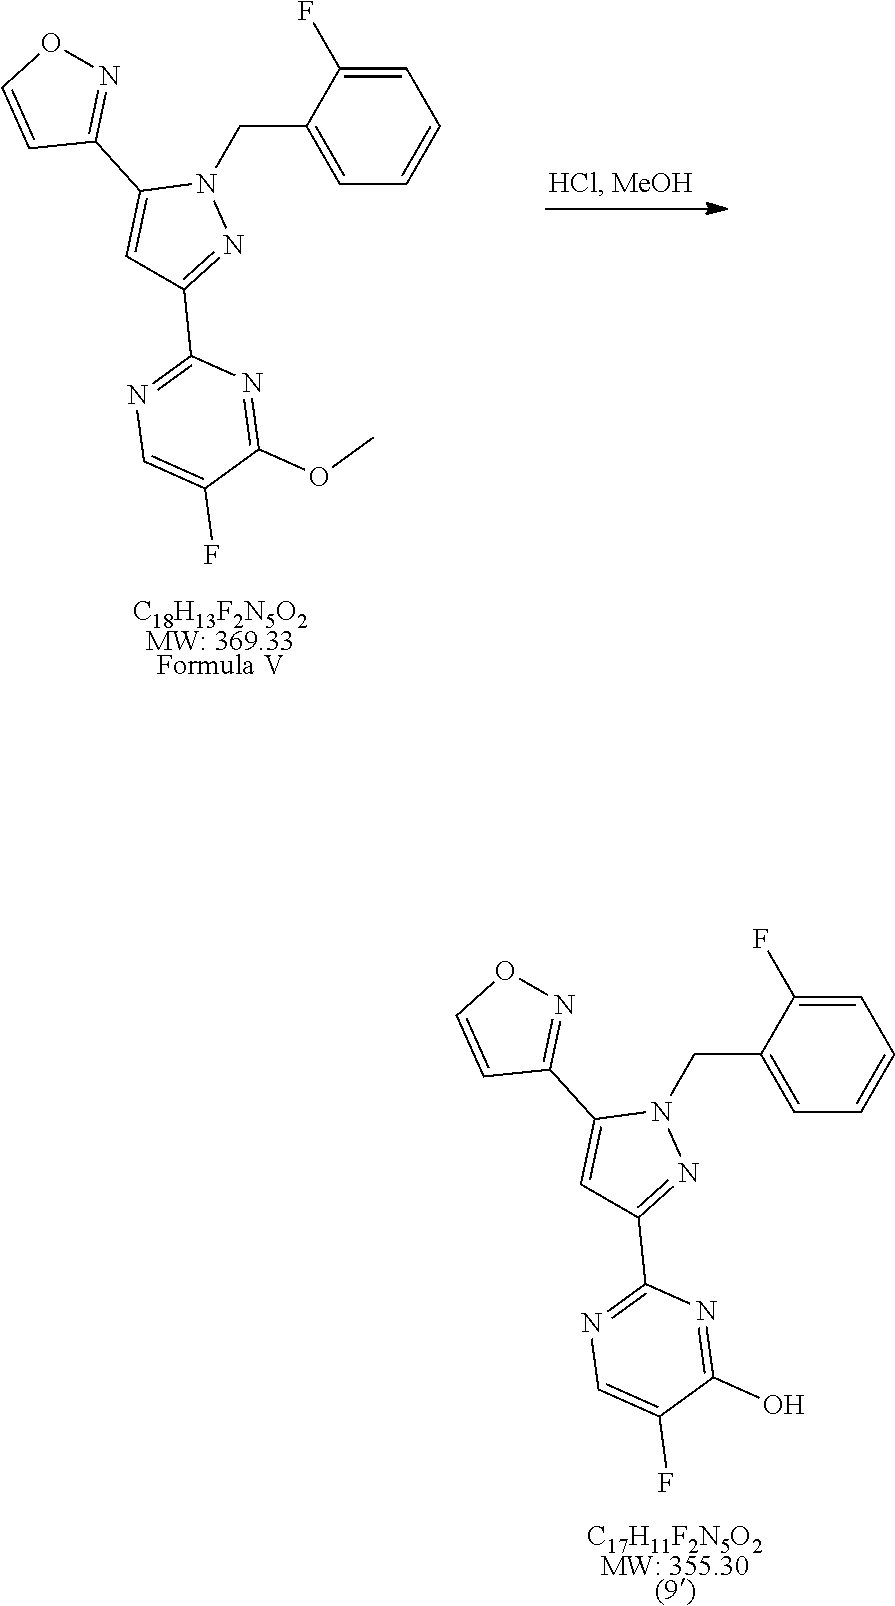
C1=C(F)C(CN2C(C3=NOC=C3)=CC(C3=NC=C(F)C(OC)=N3)=N2)=CC=C1.[C18H13F2N5O2MW: 369.33Formula V].C1=C(F)C(CN2C(C3=NOC=C3)=CC(C3=NC=C(F)C(O)=N3)=N2)=CC=C1.[C17H11F2N5O2MW: 355.30(9)]
